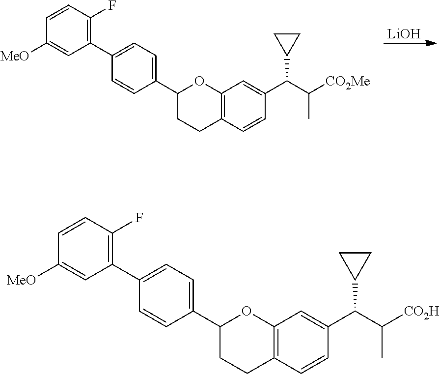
C12=C(OC(C3=CC=C(C4=C(F)C=CC([MeO])=C4)C=C3)CC1)C=C(C(C([CO2H])C)C1CC1)C=C2.C12=C(OC(C3=CC=C(C4=C(F)C=CC([MeO])=C4)C=C3)CC1)C=C(C(C([CO2Me])C)C1CC1)C=C2.[LiOH]
